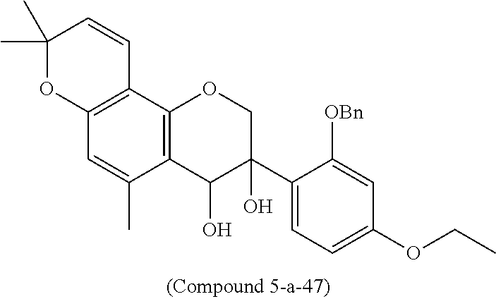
C12=C(C3=C(C(C)=C1)C(O)C(C1=CC=C(OCC)C=C1[OBn])(O)CO3)C=CC(C)(C)O2
